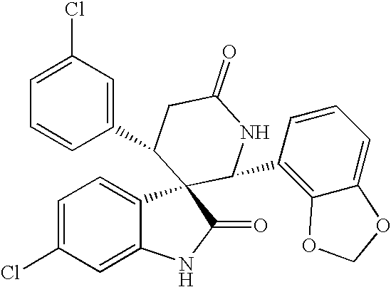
C1=C(Cl)C=C2C(=C1)C1(C(=O)N2)C(C2=C3C(=CC=C2)OCO3)NC(=O)CC1C1=CC(Cl)=CC=C1
